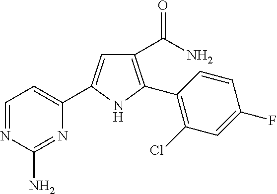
C1(C(=O)N)=C(C2=C(Cl)C=C(F)C=C2)NC(C2=CC=NC(N)=N2)=C1
